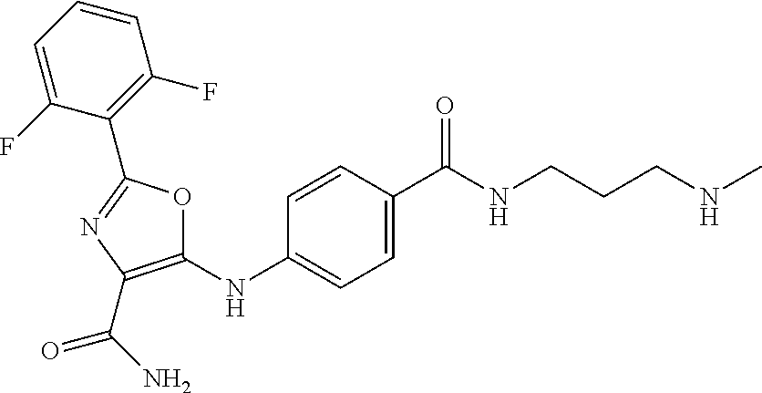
C1=CC=C(F)C(C2=NC(C(N)=O)=C(NC3=CC=C(C(=O)NCCCNC)C=C3)O2)=C1F
